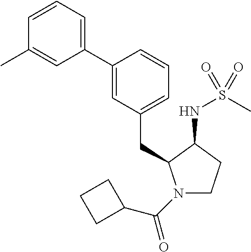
C1=CC=C(C2=CC(CC3N(C(C4CCC4)=O)CCC3NS(C)(=O)=O)=CC=C2)C=C1C
